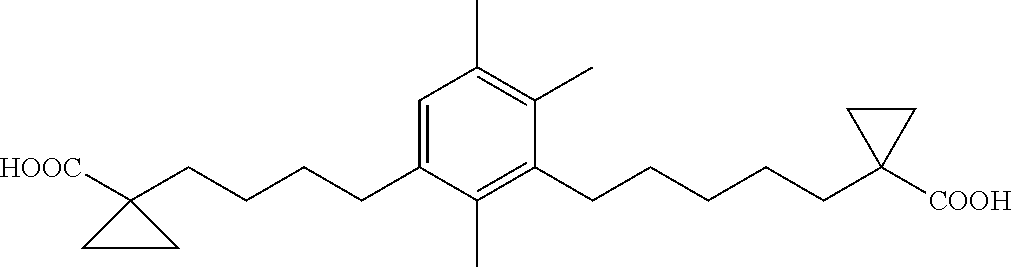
C(CCCC1([HOOC])CC1)C1=CC(C)=C(C)C(CCCCCC2([COOH])CC2)=C1C
